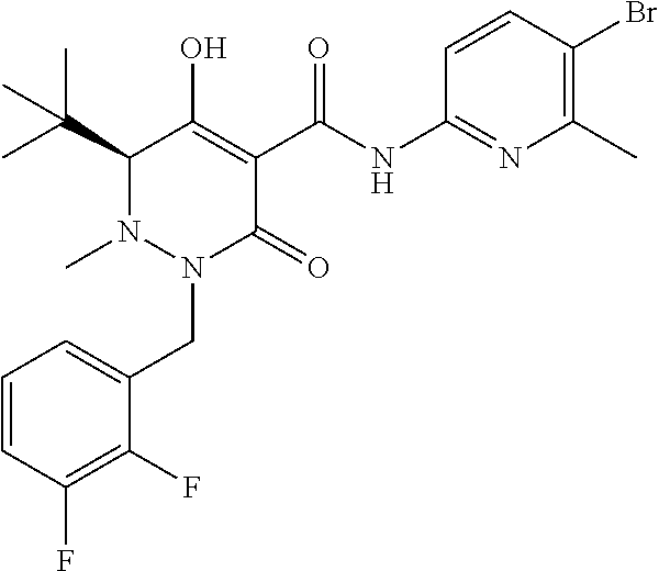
C1=CC(F)=C(F)C(CN2C(=O)C(C(=O)NC3=NC(C)=C(Br)C=C3)=C(O)C(C(C)(C)C)N2C)=C1
